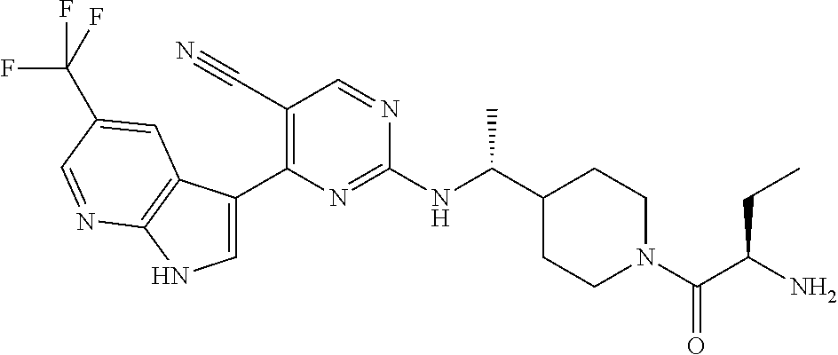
C1(C(NC2=NC(C3=CNC4=C3C=C(C(F)(F)F)C=N4)=C(C#N)C=N2)C)CCN(C(C(N)CC)=O)CC1
